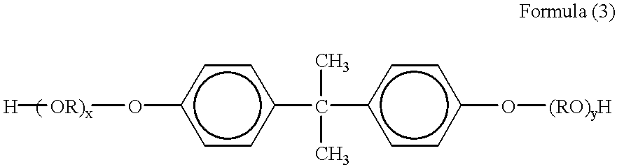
c1cc(C(c2ccc(O[(RO)yH])cc2)(C)C)ccc1O[OR)x][H]
